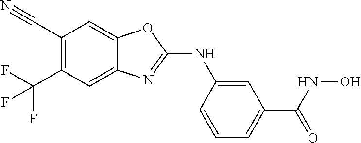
C1(C#N)=C(C(F)(F)F)C=C2C(=C1)OC(NC1=CC(C(=O)NO)=CC=C1)=N2
